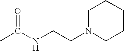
CC(NCCN1CCCCC1)=O
